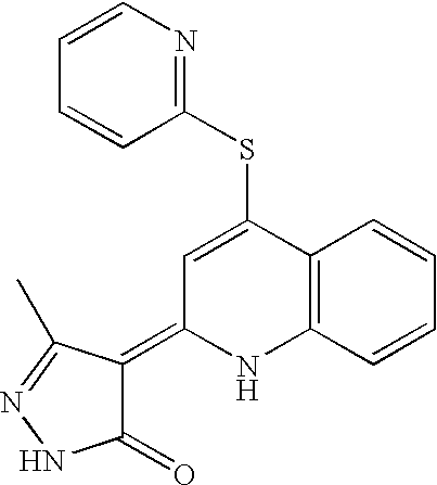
C1(SC2=CC(=C3C(=O)NN=C3C)NC3=C2C=CC=C3)=NC=CC=C1
